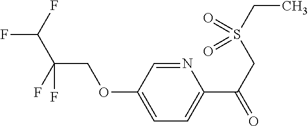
C1(C(=O)CS(CC)(=O)=O)=CC=C(OCC(C(F)F)(F)F)C=N1
